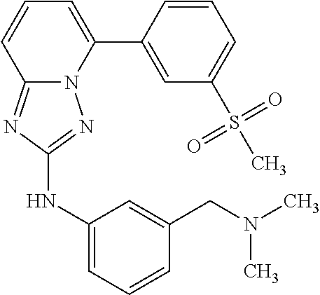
C12=NC(NC3=CC=CC(CN(C)C)=C3)=NN1C(C1=CC(S(C)(=O)=O)=CC=C1)=CC=C2
